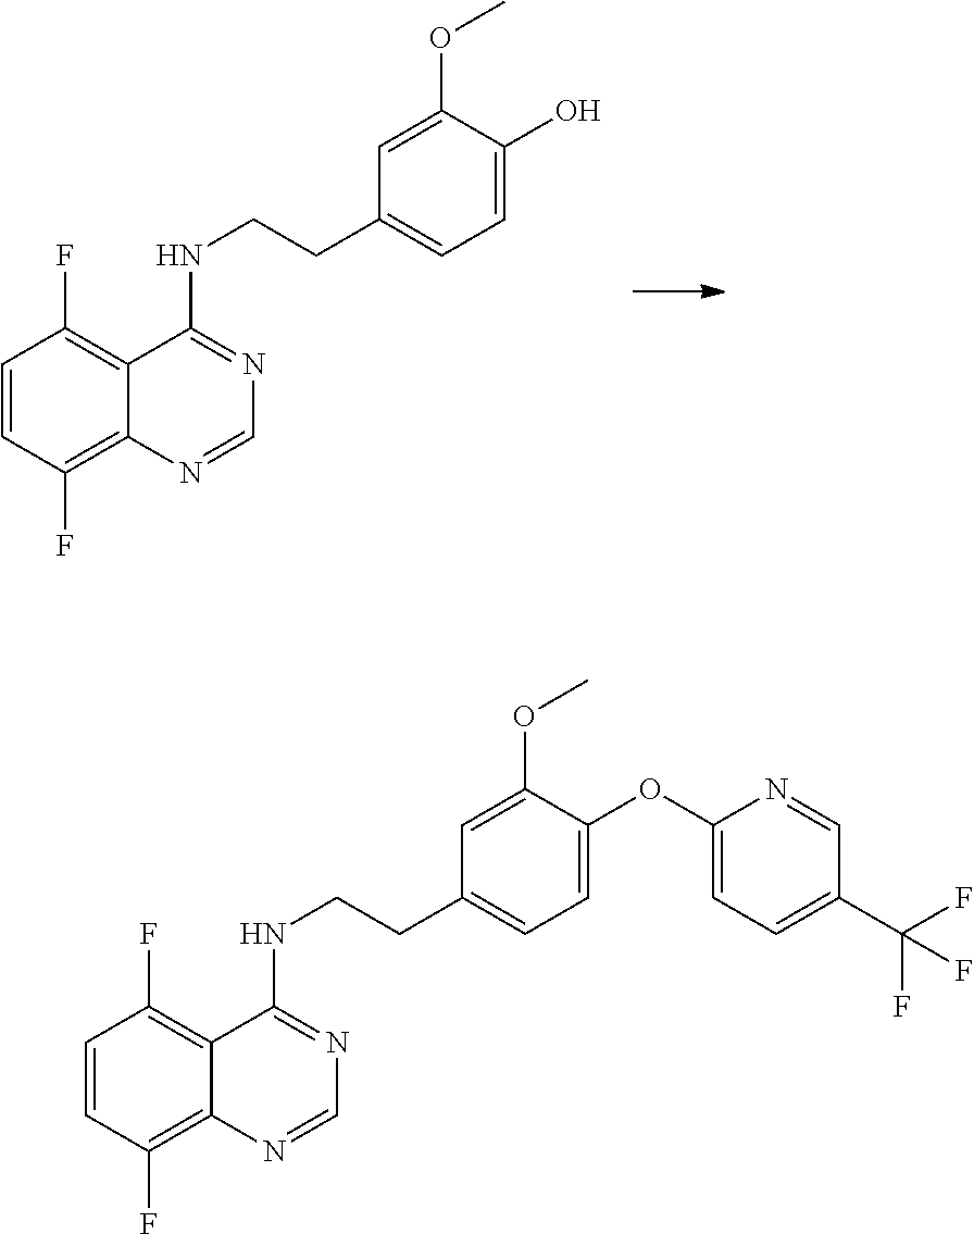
C1=CC(F)=C2C(=C1F)C(NCCC1=CC=C(O)C(OC)=C1)=NC=N2.C1=CC(F)=C2C(=C1F)C(NCCC1=CC=C(OC3=CC=C(C(F)(F)F)C=N3)C(OC)=C1)=NC=N2
